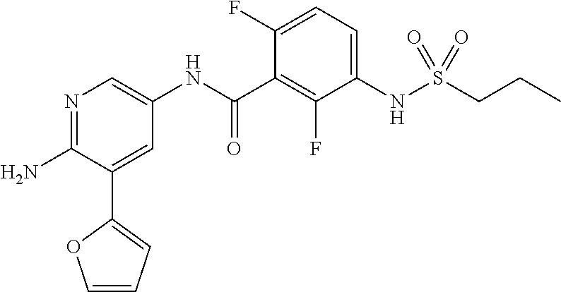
N1=C(N)C(C2=CC=CO2)=CC(NC(C2=C(F)C(NS(CCC)(=O)=O)=CC=C2F)=O)=C1
